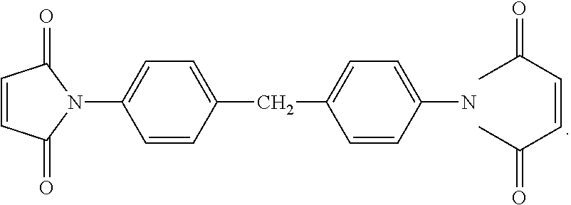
C(C=CC(=O)C)(=O)C.C1=CC(=O)N(C2=CC=C(CC3=CC=C(N)C=C3)C=C2)C1=O
